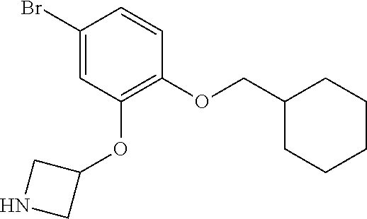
C1(Br)=CC(OC2CNC2)=C(OCC2CCCCC2)C=C1
